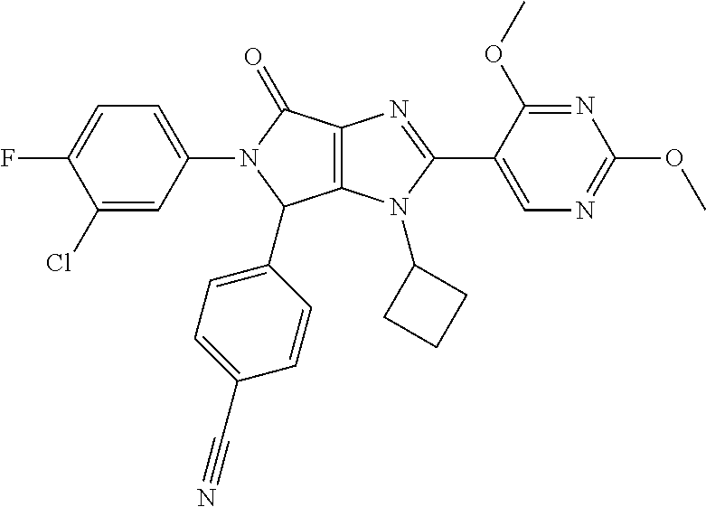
C12=C(N(C3CCC3)C(C3=CN=C(OC)N=C3OC)=N1)C(C1=CC=C(C#N)C=C1)N(C1=CC=C(F)C(Cl)=C1)C2=O
